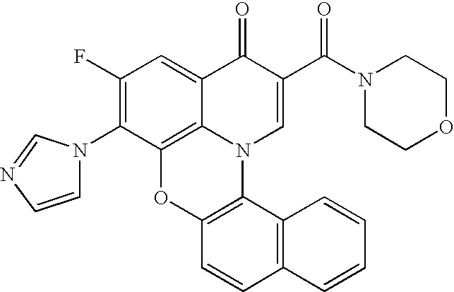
C1(F)=C(N2C=CN=C2)C2=C3C(=C1)C(=O)C(C(N1CCOCC1)=O)=CN3C1=C(O2)C=CC2=C1C=CC=C2
